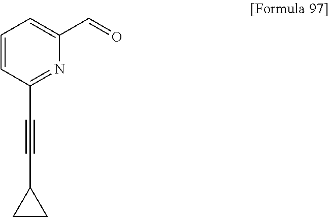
C1=CC(C#CC2CC2)=NC(C=O)=C1
